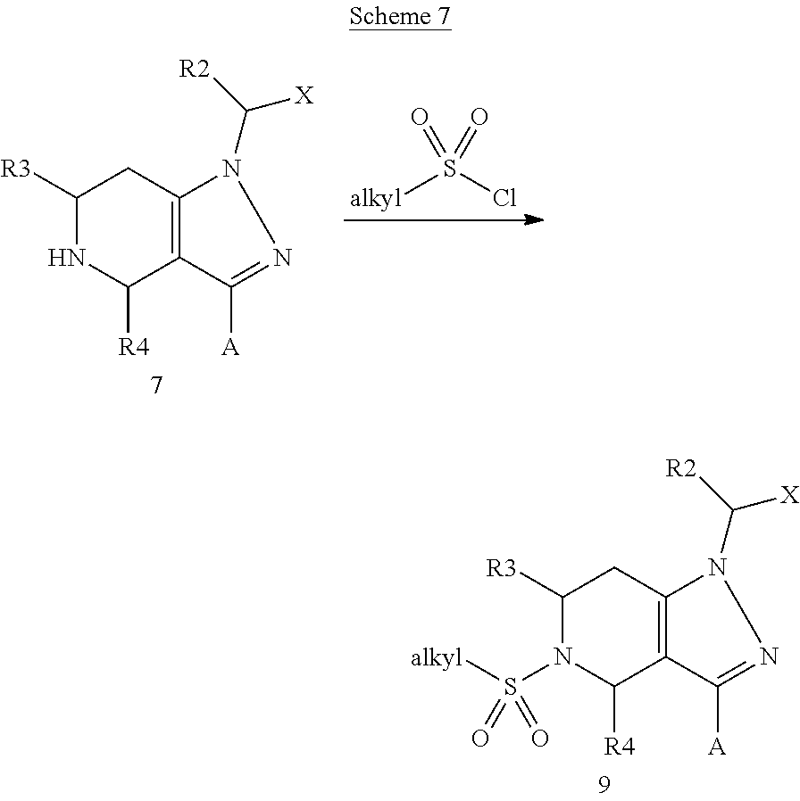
C1([R3])NC([R4])C2=C(C1)N(C([X])[R2])N=C2[A].[alkyl]S(Cl)(=O)=O.C1([R3])N(S([alkyl])(=O)=O)C([R4])C2=C(C1)N(C([X])[R2])N=C2[A]
